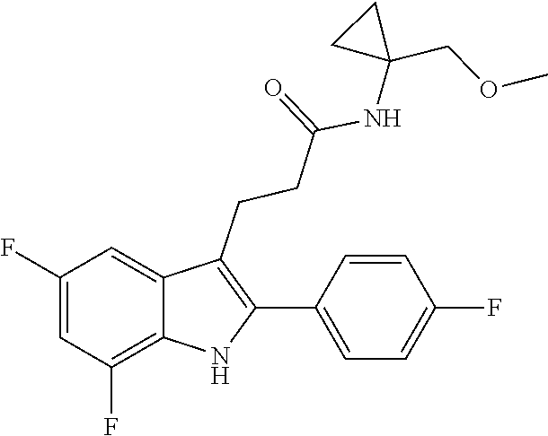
C1=CC(F)=CC=C1C1=C(CCC(=O)NC2(COC)CC2)C2=CC(F)=CC(F)=C2N1
